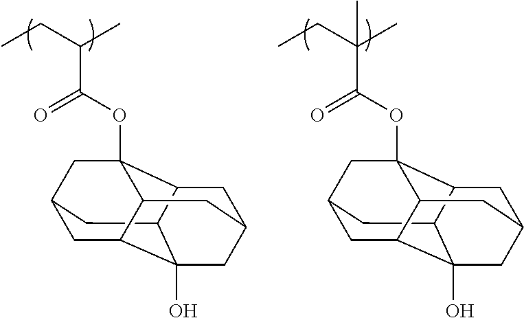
C12CC3CC4C1(O)CC1CC2C(OC(=O)C(CC)C)(C3)C4C1.C12CC3CC4C1(O)CC1CC2C(OC(=O)C(CC)(C)C)(C3)C4C1
